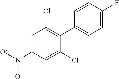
C1=C([N+]([O-])=O)C=C(Cl)C(C2=CC=C(F)C=C2)=C1Cl
